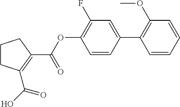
C1CCC(C(OC2=C(F)C=C(C3=C(OC)C=CC=C3)C=C2)=O)=C1C(O)=O
